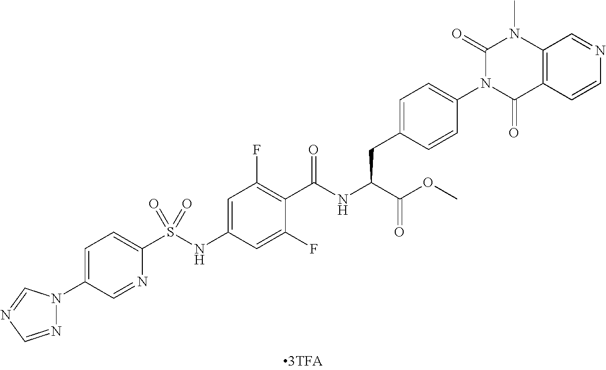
N1=CN=CN1C1=CC=C(S(NC2=CC(F)=C(C(NC(C(OC)=O)CC3=CC=C(N4C(=O)C5=C(N(C)C4=O)C=NC=C5)C=C3)=O)C(F)=C2)(=O)=O)N=C1
